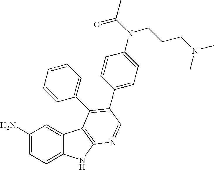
C1(N)=CC=C2C(=C1)C1=C(N2)N=CC(C2=CC=C(N(CCCN(C)C)C(=O)C)C=C2)=C1C1=CC=CC=C1
